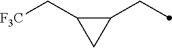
C1(CC)C(C[F3C])C1
